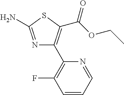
C1(C2=C(F)C=CC=N2)=C(C(=O)OCC)SC(N)=N1
